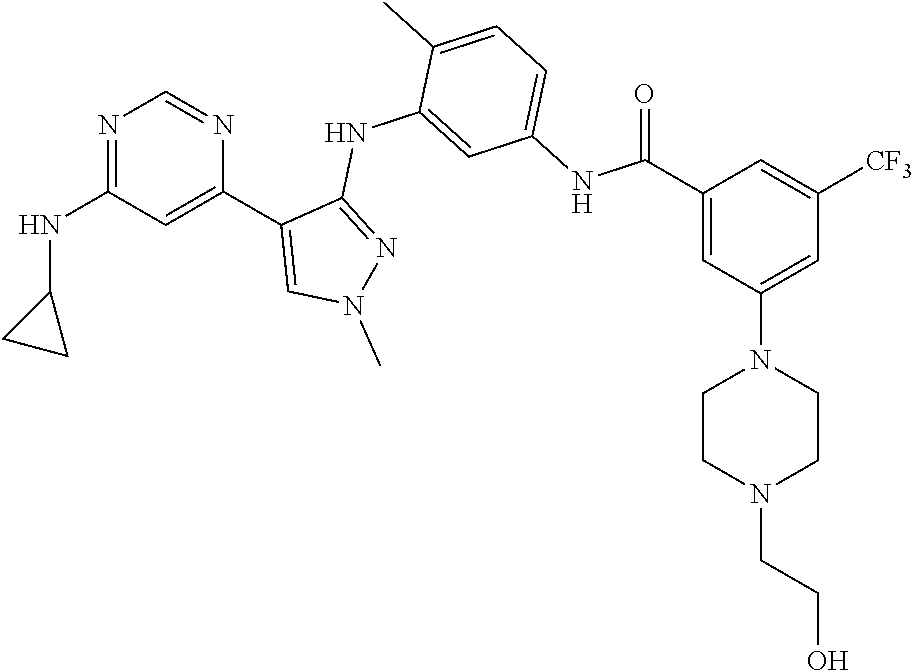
N1=C(NC2CC2)C=C(C2=CN(C)N=C2NC2=CC(NC(C3=CC(N4CCN(CCO)CC4)=CC([CF3])=C3)=O)=CC=C2C)N=C1
